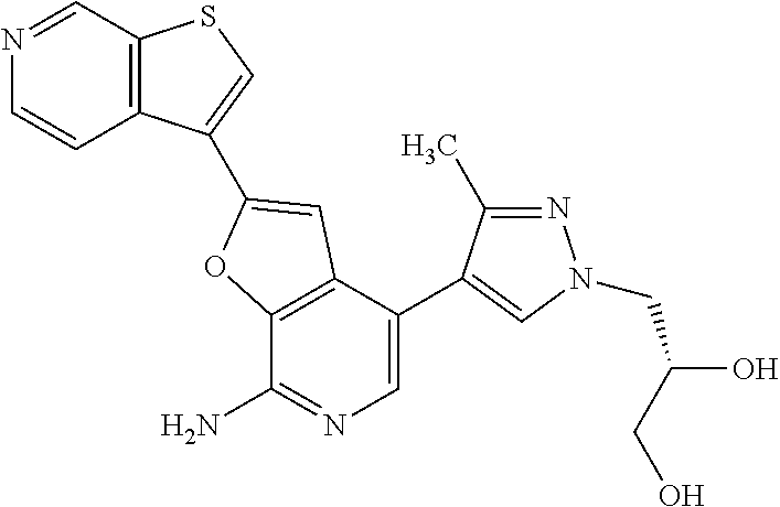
C12=C(C(C3=CN(CC(O)CO)N=C3C)=CN=C1N)C=C(C1=CSC3=C1C=CN=C3)O2
